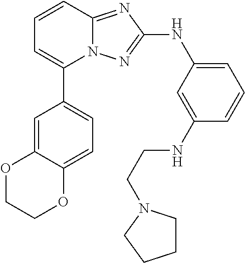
C1=CC2=NC(NC3=CC=CC(NCCN4CCCC4)=C3)=NN2C(C2=CC=C3C(=C2)OCCO3)=C1
